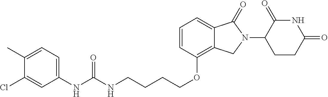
C(COC1=C2C(=CC=C1)C(=O)N(C1C(=O)NC(=O)CC1)C2)CCNC(NC1=CC=C(C)C(Cl)=C1)=O
